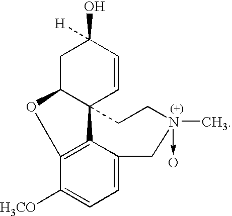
C12=C3C([H3CO])=CC=C1CN(C)(->C)CCC21C=CC(O)([H])CC1O3.O
